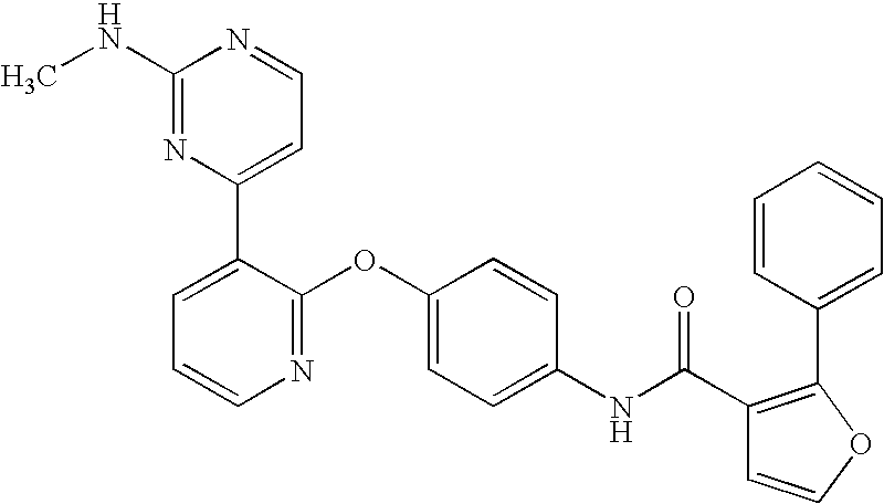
C1(NC)=NC(C2=CC=CN=C2OC2=CC=C(NC(C3=C(C4=CC=CC=C4)OC=C3)=O)C=C2)=CC=N1
